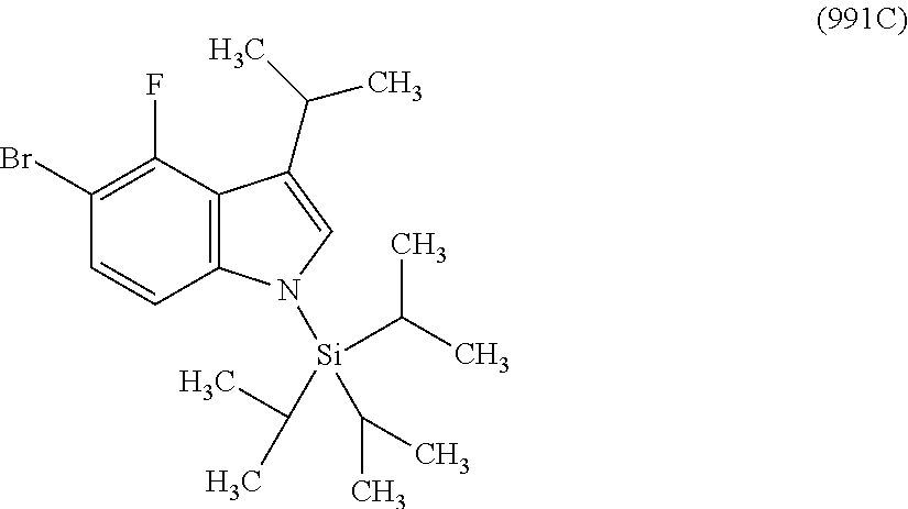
C12=C(C(F)=C(Br)C=C1)C(C(C)C)=CN2[Si](C(C)C)(C(C)C)C(C)C
